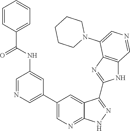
C1=NC=C(C2=CN=C3C(=C2)C(C2=NC4=C(N2)C=NC=C4N2CCCCC2)=NN3)C=C1NC(C1=CC=CC=C1)=O
